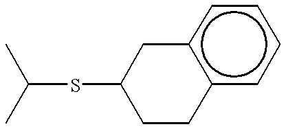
C(SC1CCc2c(cccc2)C1)(C)C
